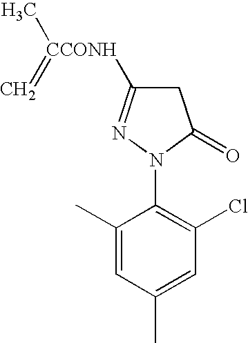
C1C([CCONH](C)=C)=NN(C2=C(Cl)C=C(C)C=C2C)C1=O
